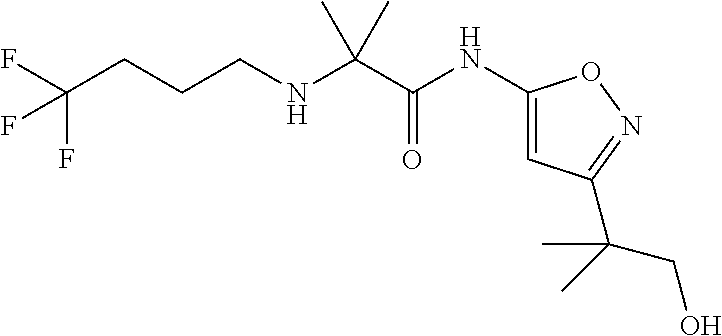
C(NCCCC(F)(F)F)(C(=O)NC1=CC(C(CO)(C)C)=NO1)(C)C
